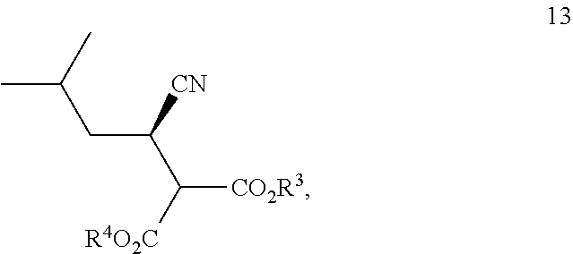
CC(CC(C([CO2R3])[R4O2C])[CN])C
